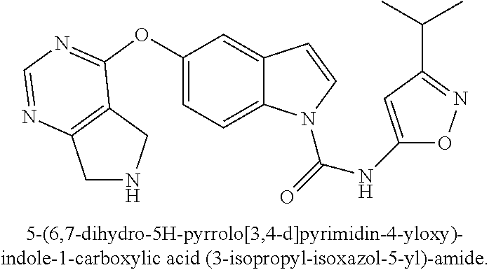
C1(OC2=NC=NC3=C2CNC3)=CC=C2C(=C1)C=CN2C(=O)NC1=CC(C(C)C)=NO1
